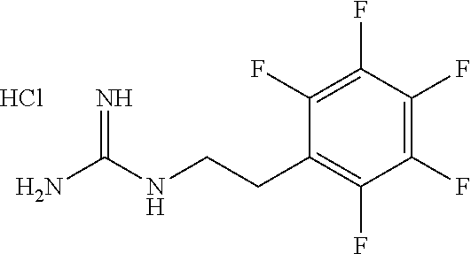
C(CNC(N)=N)C1=C(F)C(F)=C(F)C(F)=C1F.Cl
